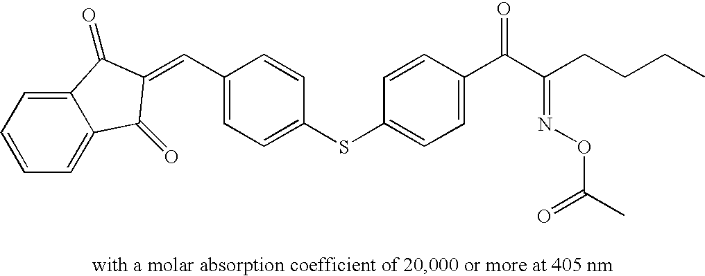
C1=CC=C2C(=C1)C(=O)C(=CC1=CC=C(SC3=CC=C(C(C(CCCC)=NOC(C)=O)=O)C=C3)C=C1)C2=O
